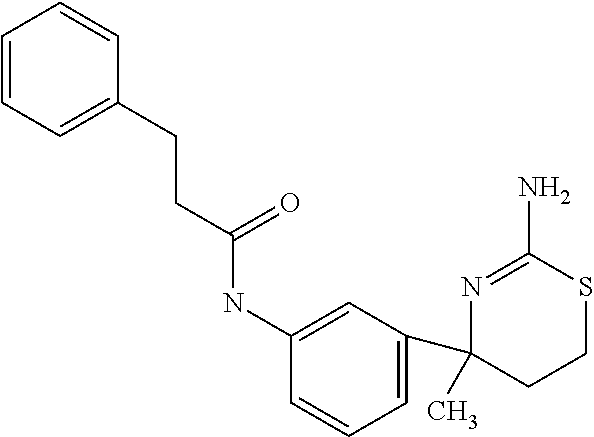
CC1(C2=CC=CC(NC(=O)CCC3=CC=CC=C3)=C2)N=C(N)SCC1
